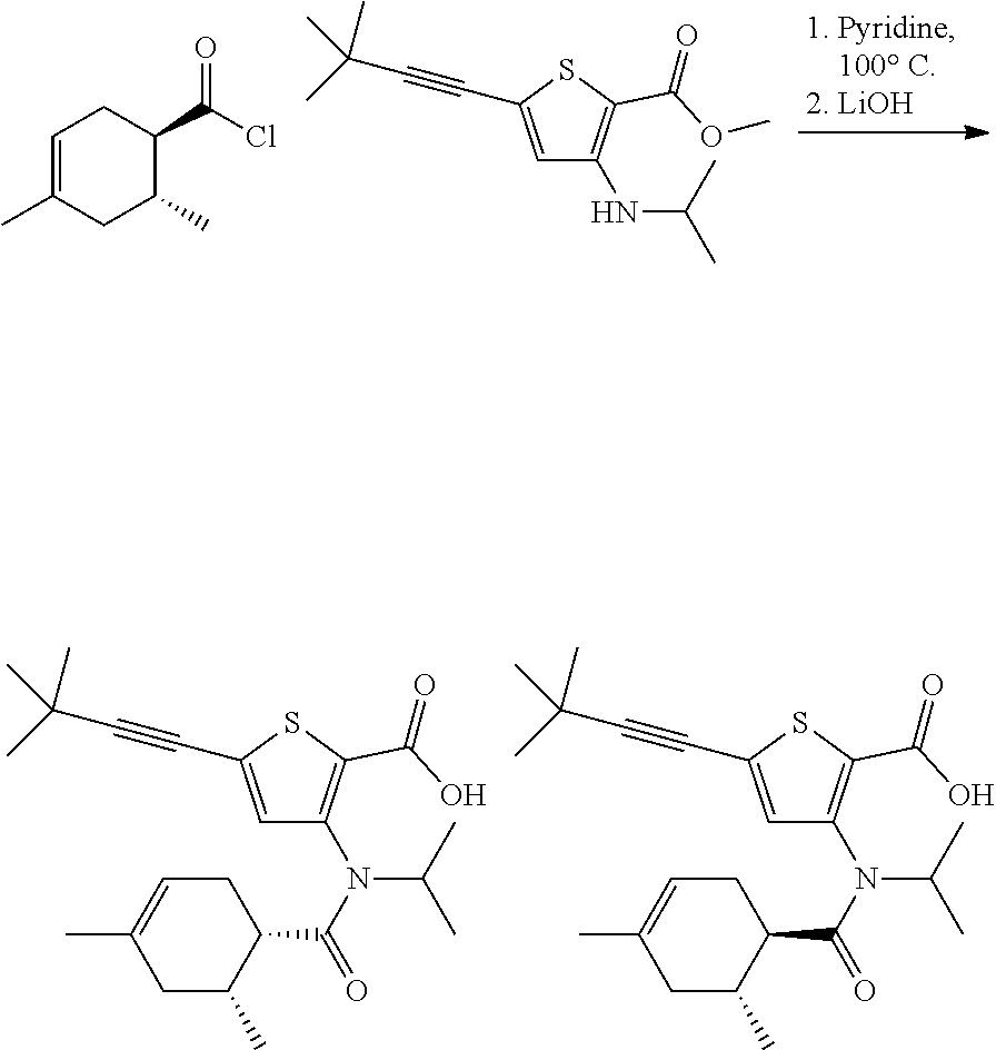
C(#CC1=CC(N(C(C)C)C(C2CC=C(C)CC2C)=O)=C(C(O)=O)S1)C(C)(C)C.C(#CC1=CC(N(C(C)C)C(C2CC=C(C)CC2C)=O)=C(C(O)=O)S1)C(C)(C)C.C1C(C)C(C(Cl)=O)CC=C1C.C(#CC1=CC(NC(C)C)=C(C(OC)=O)S1)C(C)(C)C
